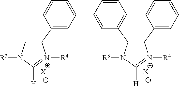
C1(C2=CC=CC=C2)CN([R3])C([H])=[N+]1[R4].[X].C1(C2=CC=CC=C2)C(C2=CC=CC=C2)N([R3])C([H])=N1[R4].[X]
